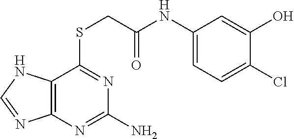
C12=C(N=C(N)N=C1SCC(NC1=CC=C(Cl)C(O)=C1)=O)N=CN2
